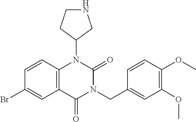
C1=CC2=C(C=C1Br)C(=O)N(CC1=CC(OC)=C(OC)C=C1)C(=O)N2C1CNCC1
